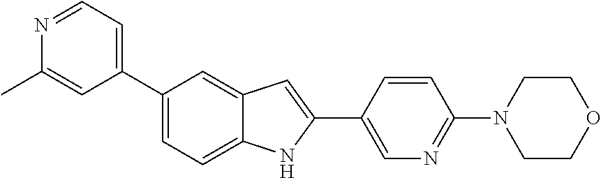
N1=CC=C(C2=CC=C3C(=C2)C=C(C2=CN=C(N4CCOCC4)C=C2)N3)C=C1C
